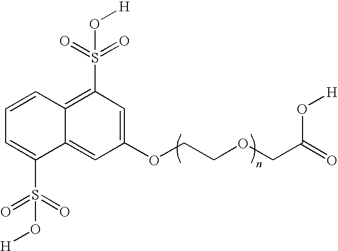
C1(OCCOCC(=O)O[H])=CC(S(=O)(=O)O[H])=C2C(=C1)C(S(=O)(=O)O[H])=CC=C2
